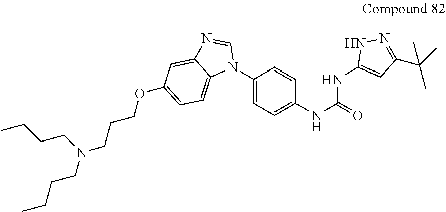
C1(N2C=NC3=CC(OCCCN(CCCC)CCCC)=CC=C23)=CC=C(NC(=O)NC2=CC(C(C)(C)C)=NN2)C=C1
